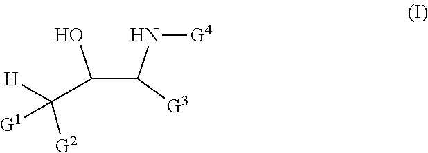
C(C(N[G4])[G3])(O)C([H])([G1])[G2]
